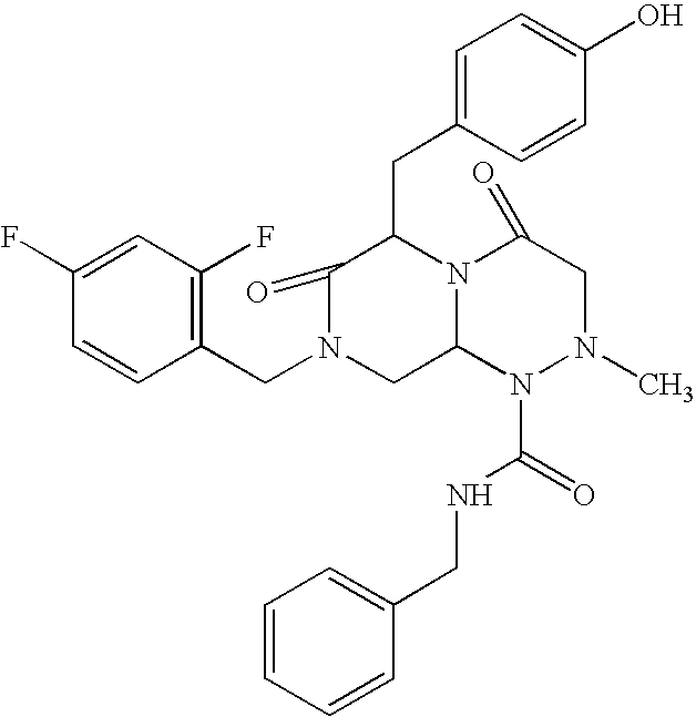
C1(CC2C(=O)N(CC3=C(F)C=C(F)C=C3)CC3N2C(=O)CN(C)N3C(=O)NCC2=CC=CC=C2)=CC=C(O)C=C1
